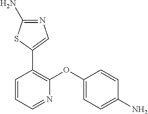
C1(C2=C(OC3=CC=C(N)C=C3)N=CC=C2)=CN=C(N)S1
